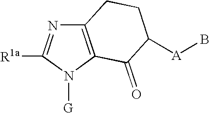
C12=C(N([G])C([R1a])=N1)C(=O)C([A]B)CC2
